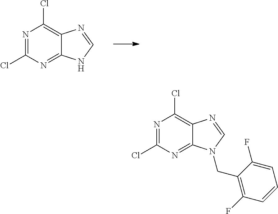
N1=C(Cl)N=C2C(=C1Cl)N=CN2.N1=C(Cl)N=C2C(=C1Cl)N=CN2CC1=C(F)C=CC=C1F
